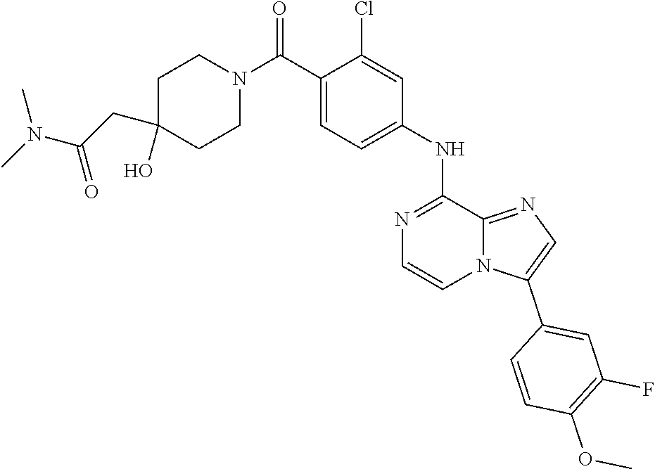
N1=C2C(NC3=CC=C(C(N4CCC(CC(N(C)C)=O)(O)CC4)=O)C(Cl)=C3)=NC=CN2C(C2=CC(F)=C(OC)C=C2)=C1
